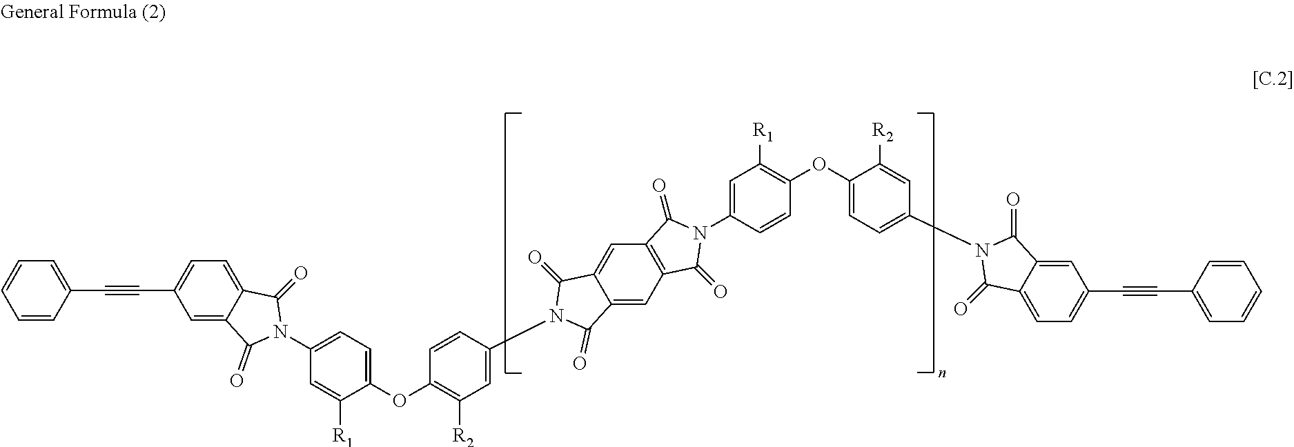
C1=CC(C#CC2=CC=C3C(=C2)C(=O)N(C2=CC=C(OC4=C([R2])C=C(N5C(=O)C6=CC7=C(C=C6C5=O)C(=O)N(C5=CC([R1])=C(OC6=CC=C(N8C(=O)C9=CC(C#CC%10=CC=CC=C%10)=CC=C9C8=O)C=C6[R2])C=C5)C7=O)C=C4)C([R1])=C2)C3=O)=CC=C1
